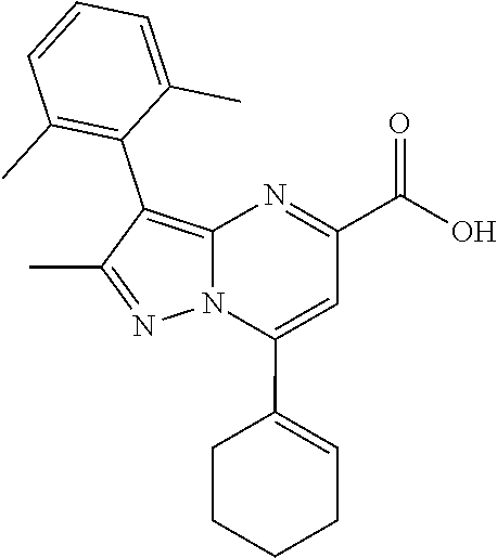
N12C(=C(C3=C(C)C=CC=C3C)C(C)=N1)N=C(C(O)=O)C=C2C1=CCCCC1
